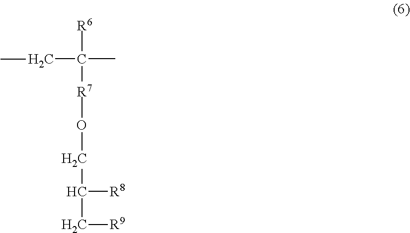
C(C([R6])([R7]OCC([R8])C[R9])C)C
